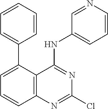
C1=CC=CC=C1C1=CC=CC2=C1C(NC1=CC=CN=C1)=NC(Cl)=N2
